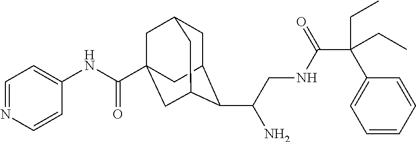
C1C2C(C(CNC(C(C3=CC=CC=C3)(CC)CC)=O)N)C3CC(C(NC4=CC=NC=C4)=O)(CC1C3)C2
